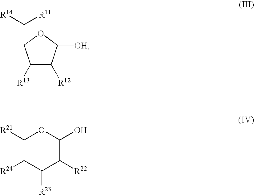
[R14]C([R11])C1C([R13])C([R12])C([OH])O1.[R21]C1OC(O)C([R22])C([R23])C1[R24]
